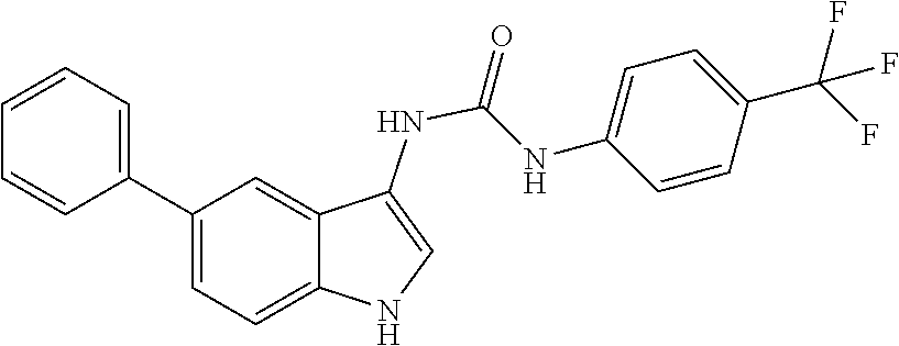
C1=C(C(F)(F)F)C=CC(NC(=O)NC2=CNC3=CC=C(C4=CC=CC=C4)C=C23)=C1
